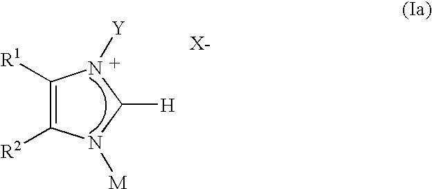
C1([R1])=C([R2])N([M])C([H])N1[Y]
